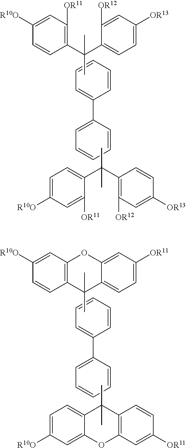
C1=C(C2=CC=CC=C2)C=CC=C1.C1(C(C2=CC=C([OR13])C=C2[OR12])(C)C)=C([OR11])C=C([R10O])C=C1.CC(C1=C([OR12])C=C([OR13])C=C1)(C1=CC=C([R10O])C=C1[OR11])C.C1=C(C2=CC=CC=C2)C=CC=C1.C12=C(C=C([R10O])C=C1)OC1=CC([OR11])=CC=C1C2(C)C.CC1(C)C2=C(C=C([OR11])C=C2)OC2=CC([R10O])=CC=C12
